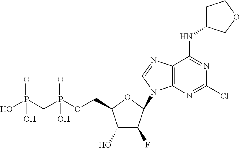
C1(O)C(F)C(N2C3=C(C(NC4CCOC4)=NC(Cl)=N3)N=C2)OC1COP(CP(O)(=O)O)(=O)O
